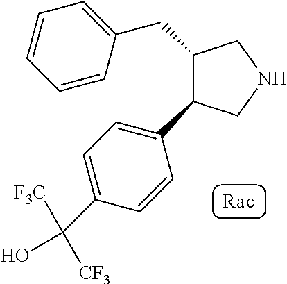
C1=CC(CC2C(C3=CC=C(C(O)([F3C])[CF3])C=C3)CNC2)=CC=C1
